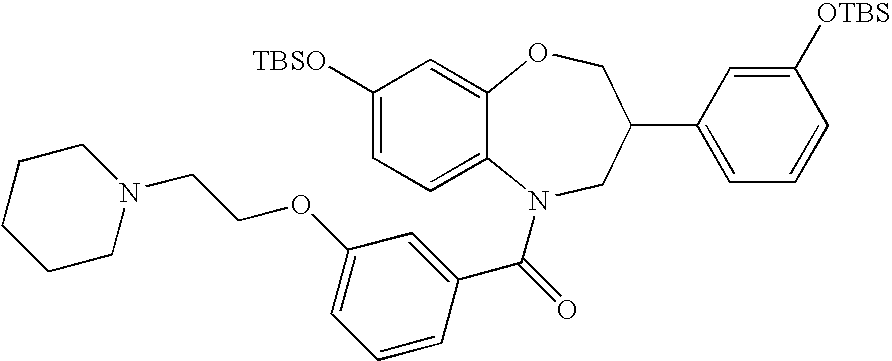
C1([TBSO])=CC=C2C(=C1)OCC(C1=CC=CC([OTBS])=C1)CN2C(C1=CC(OCCN2CCCCC2)=CC=C1)=O
